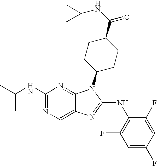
N1=C(NC(C)C)N=C2C(=C1)N=C(NC1=C(F)C=C(F)C=C1F)N2C1CCC(C(=O)NC2CC2)CC1
